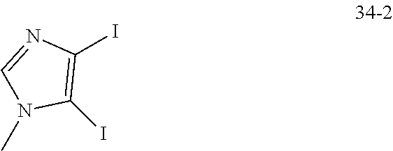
C1(I)=C(I)N(C)C=N1
